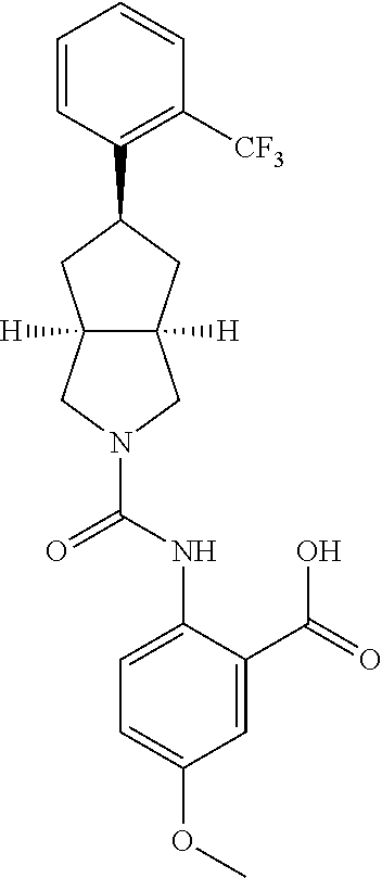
C1=CC(C2CC3([H])C([H])(CN(C(=O)NC4=CC=C(OC)C=C4C(=O)O)C3)C2)=C([CF3])C=C1
